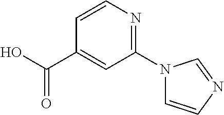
C1=CN=C(N2C=CN=C2)C=C1C(O)=O
